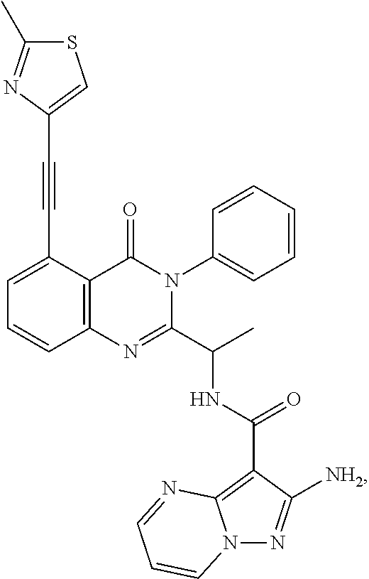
C12=C(C(C#CC3=CSC(C)=N3)=CC=C1)C(=O)N(C1=CC=CC=C1)C(C(C)NC(C1=C3N(N=C1[NH2])C=CC=N3)=O)=N2
